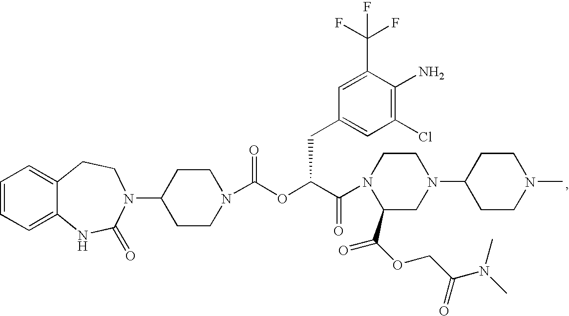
C1=CC=C2C(=C1)CCN(C1CCN(C(OC(C(=O)N3C(C(OCC(N(C)C)=O)=O)CN(C4CCN(C)CC4)CC3)CC3=CC(Cl)=C(N)C(C(F)(F)F)=C3)=O)CC1)C(=O)N2
